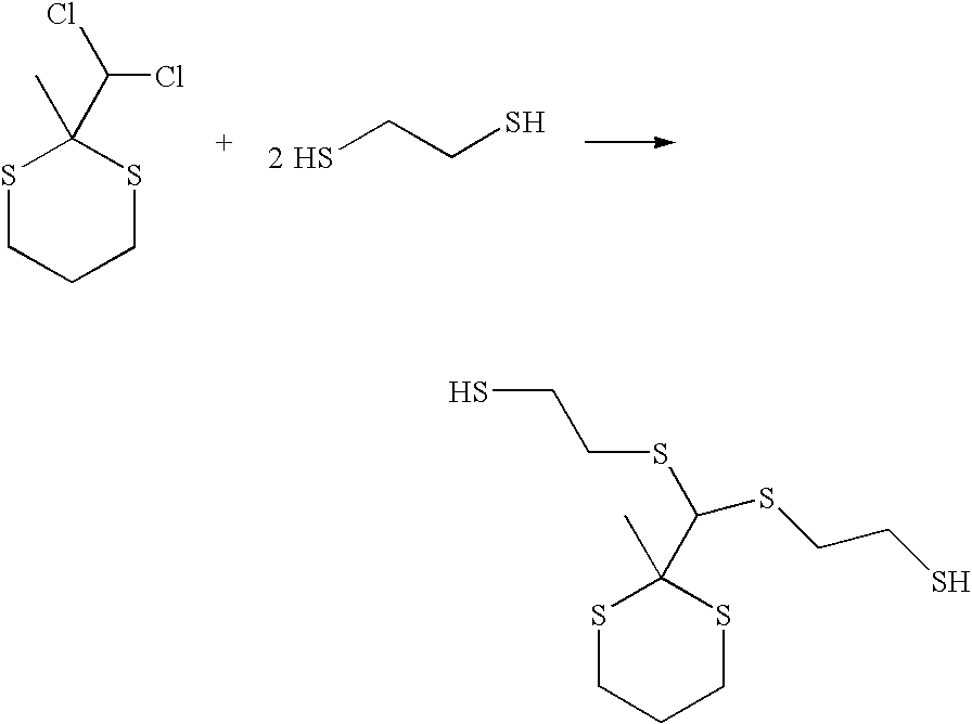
SCCS.S1CCCSC1(C)C(Cl)Cl.S1CCCSC1(C)C(SCCS)SCCS
